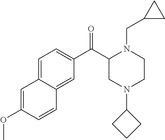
C1=C(OC)C=CC2=CC(C(C3CN(C4CCC4)CCN3CC3CC3)=O)=CC=C12
